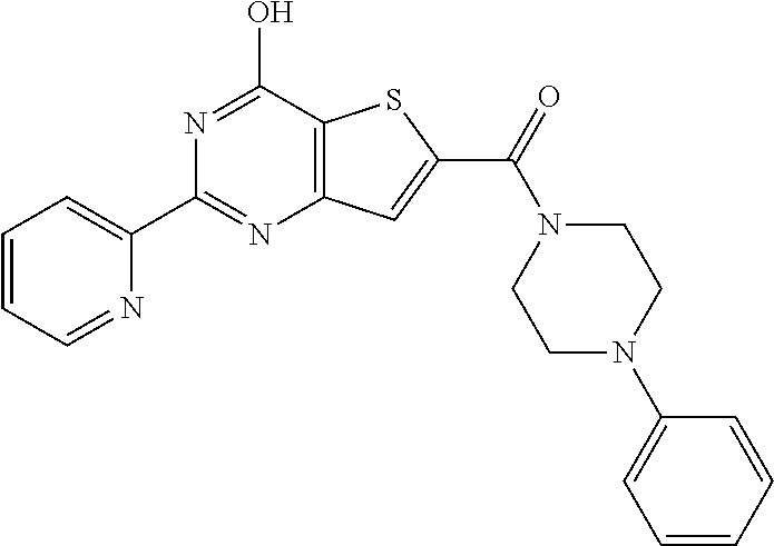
N1=C(O)C2=C(N=C1C1=CC=CC=N1)C=C(C(=O)N1CCN(C3=CC=CC=C3)CC1)S2
